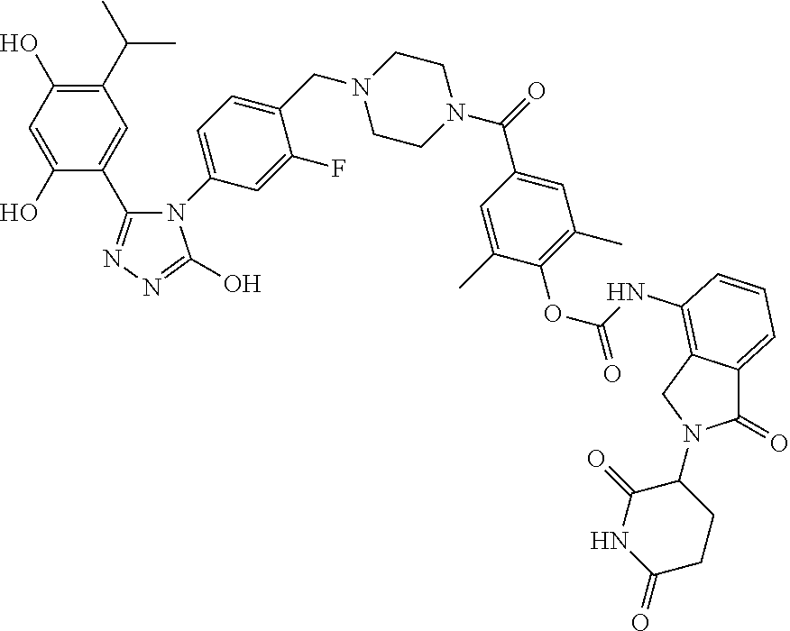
N1(C2=CC=C(CN3CCN(C(=O)C4=CC(C)=C(OC(=O)NC5=C6C(=CC=C5)C(=O)N(C5C(=O)NC(=O)CC5)C6)C(C)=C4)CC3)C(F)=C2)C(C2=CC(C(C)C)=C(O)C=C2O)=NN=C1O
